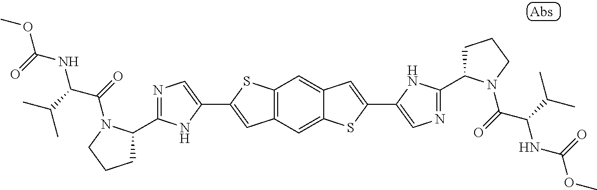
C12=C(C=C3C(=C1)C=C(C1=CN=C(C4CCCN4C(=O)C(C(C)C)NC(=O)OC)N1)S3)C=C(C1=CN=C(C3CCCN3C(=O)C(C(C)C)NC(=O)OC)N1)S2
